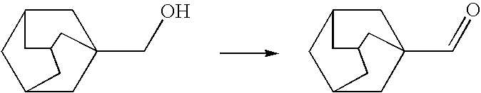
C(O)C12CC3CC(CC(C3)C1)C2.C(=O)C12CC3CC(CC(C3)C1)C2
